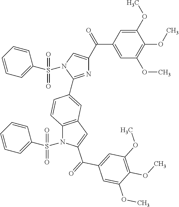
C1=C(C(=O)C2=CN(S(C3=CC=CC=C3)(=O)=O)C(C3=CC4=C(N(S(C5=CC=CC=C5)(=O)=O)C(C(=O)C5=CC(OC)=C(OC)C(OC)=C5)=C4)C=C3)=N2)C=C(OC)C(OC)=C1OC
